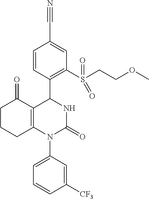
C1CCC2=C(C1=O)C(C1=C(S(CCOC)(=O)=O)C=C(C#N)C=C1)NC(=O)N2C1=CC=CC([CF3])=C1
